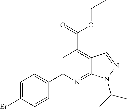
C1=C(Br)C=CC(C2=CC(C(=O)OCC)=C3C(=N2)N(C(C)C)N=C3)=C1
